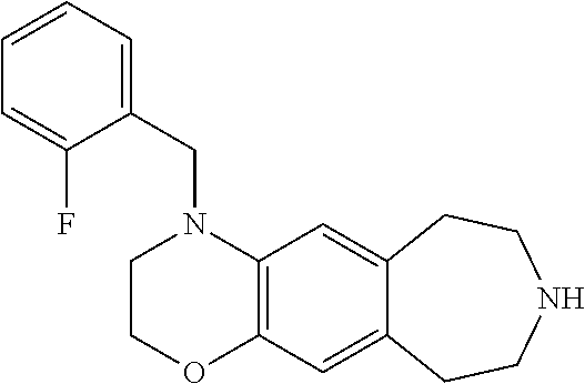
C(N1CCOC2=C1C=C1C(=C2)CCNCC1)C1=CC=CC=C1F
